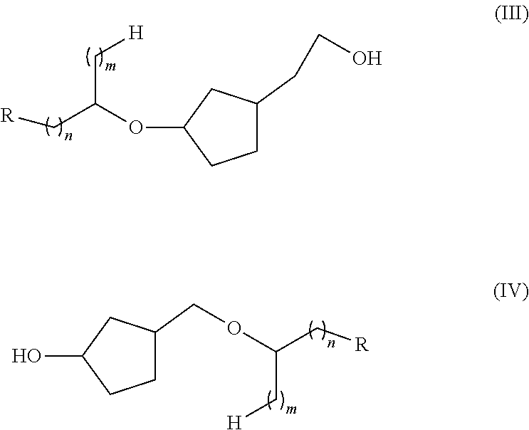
C1C(CCO)CC(OC(C[H])C[R])C1.C1C(COC(C[R])C[H])CC(O)C1
